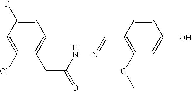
C1=C(F)C=C(Cl)C(CC(=O)NN=CC2=C(OC)C=C(O)C=C2)=C1
